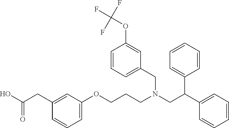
C1=C(OCCCN(CC(C2=CC=CC=C2)C2=CC=CC=C2)CC2=CC=CC(OC(F)(F)F)=C2)C=C(CC(O)=O)C=C1
